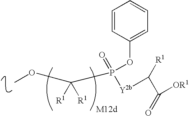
COC(P(=O)(OC1=CC=CC=C1)[Y2b]C(C([OR1])=O)[R1])([R1])[R1]
